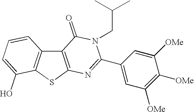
C12=C(SC3=C1C=CC=C3O)N=C(C1=CC([OMe])=C([OMe])C([OMe])=C1)N(CC(C)C)C2=O
